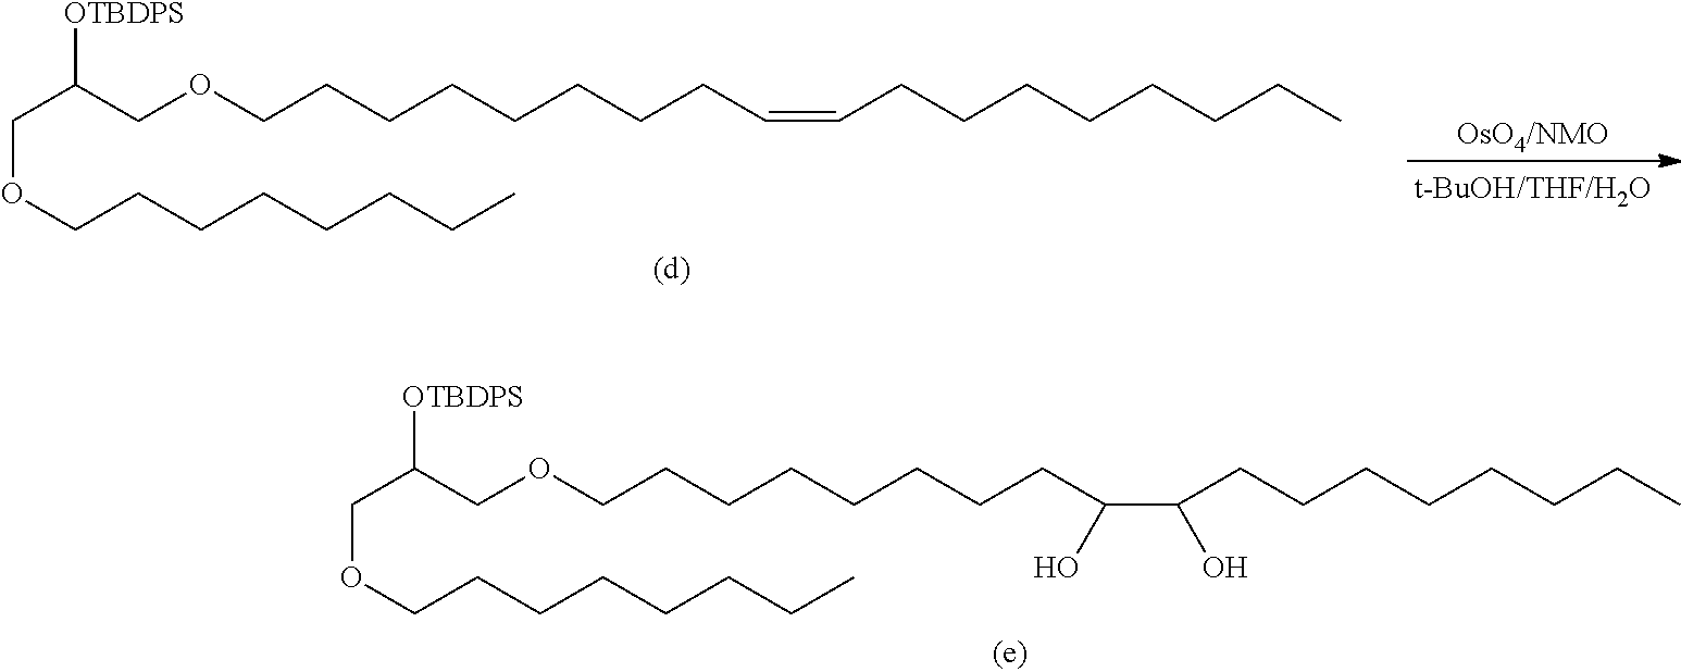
O(CCCCCCCCC=CCCCCCCCC)CC(COCCCCCCCC)[OTBDPS].[OsO4/NMO].O(CCCCCCCCC(C(CCCCCCCC)O)O)CC(COCCCCCCCC)[OTBDPS]
